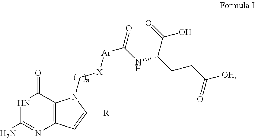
NC1=NC2=C(C(=O)N1)N(C[X][Ar]C(NC(CCC(=O)[OH])C(=O)O)=O)C([R])=C2
